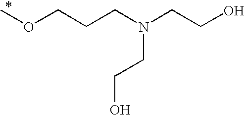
O(CCCN(CCO)CCO)C
